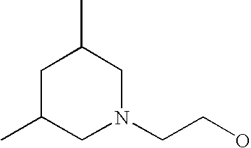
N1(CCO)CC(C)CC(C)C1
